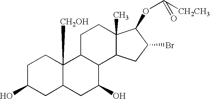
C1C(O)CC2C([CH2OH])(C1)C1C(C(O)C2)C2C(C)(CC1)C(OC([CH2CH3])=O)C(Br)C2
